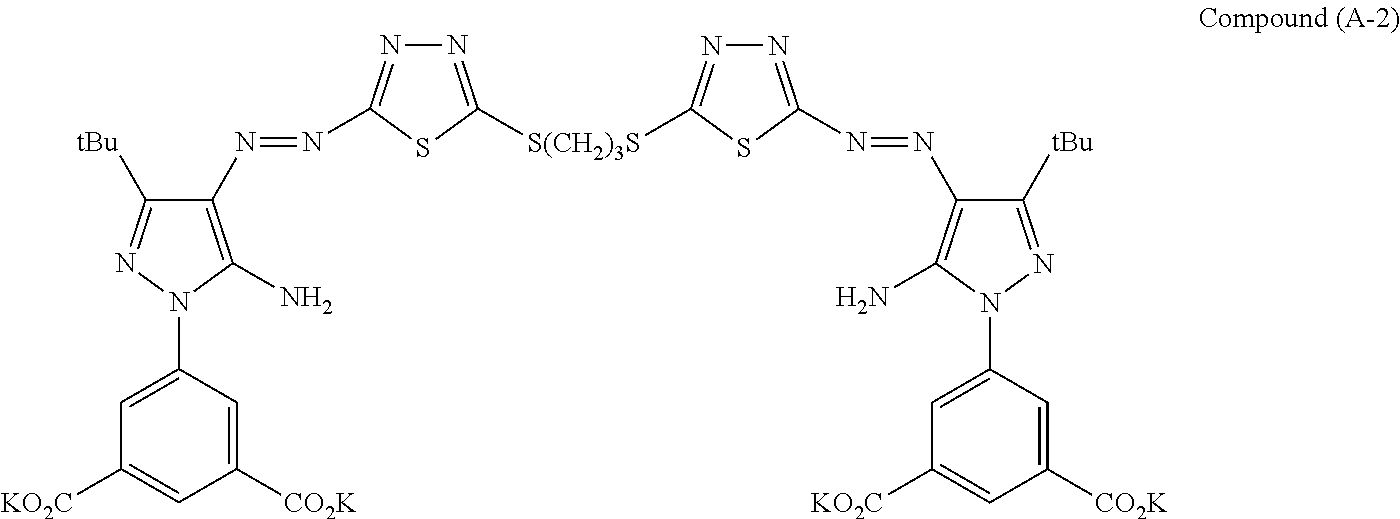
N1=C([S(CH2)3S]C2=NN=C(N=NC3=C(N)N(C4=CC([KO2C])=CC([CO2K])=C4)N=C3[tBu])S2)SC(N=NC2=C(N)N(C3=CC([KO2C])=CC([CO2K])=C3)N=C2[tBu])=N1
